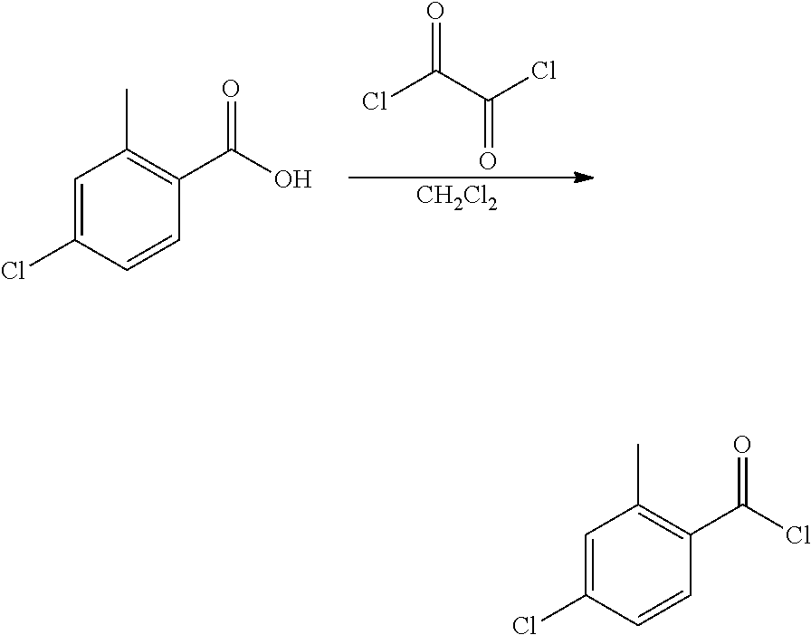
O=C(C(Cl)=O)Cl.[CH2Cl2].C1=C(Cl)C=CC(C(O)=O)=C1C.C1=C(Cl)C=CC(C(Cl)=O)=C1C
